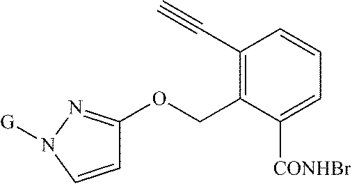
C1=CN([G])N=C1OCC1=C(C#C)C=CC=C1[CONHBr]
